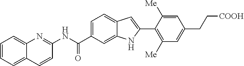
C12=CC=CC=C1C=CC(NC(=O)C1=CC=C3C(=C1)NC(C1=C([Me])C=C(CC[COOH])C=C1[Me])=C3)=N2
